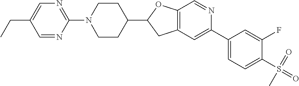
N1(C2=NC=C(CC)C=N2)CCC(C2CC3=C(O2)C=NC(C2=CC=C(S(=O)(=O)C)C(F)=C2)=C3)CC1
